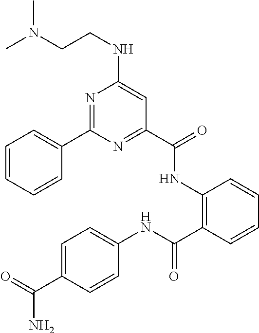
C1=CC=CC(C2=NC(NCCN(C)C)=CC(C(NC3=C(C(NC4=CC=C(C(=O)N)C=C4)=O)C=CC=C3)=O)=N2)=C1
